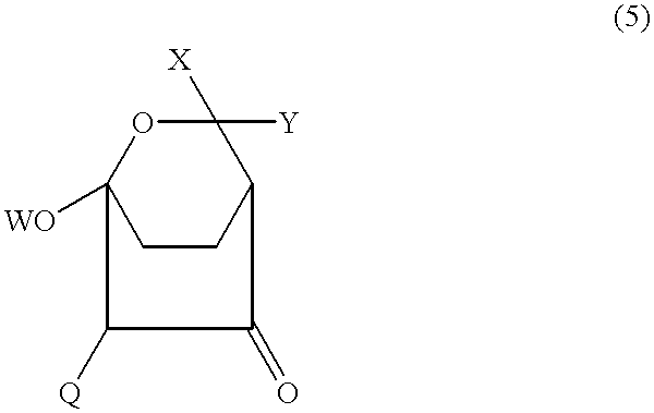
C12([WO])CCC(C([Y])([X])O1)C(=O)C2[Q]
